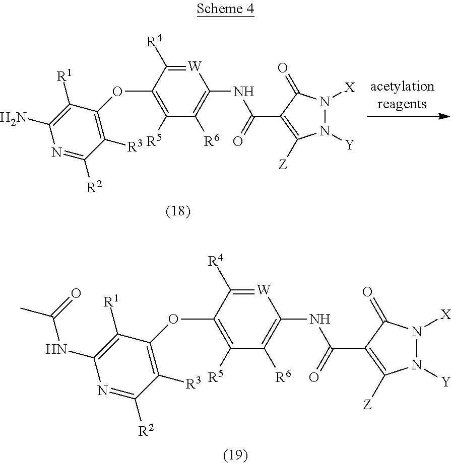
[W]1=C([R4])C(OC2=C([R3])C([R2])=NC(N)=C2[R1])=C([R5])C([R6])=C1NC(C1=C([Z])N([Y])N([X])C1=O)=O.[W]1=C([R4])C(OC2=C([R3])C([R2])=NC(NC(C)=O)=C2[R1])=C([R5])C([R6])=C1NC(C1=C([Z])N([Y])N([X])C1=O)=O
